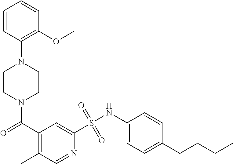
C1=CC(N2CCN(C(C3=C(C)C=NC(S(NC4=CC=C(CCCC)C=C4)(=O)=O)=C3)=O)CC2)=C(OC)C=C1
